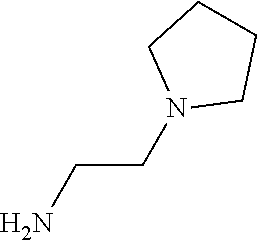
C(CN1CCCC1)N
